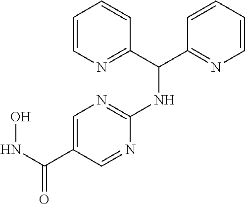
C1=C(C(=O)NO)C=NC(NC(C2=NC=CC=C2)C2=NC=CC=C2)=N1
